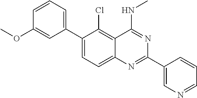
C1(C2=CC=CC(OC)=C2)=CC=C2C(=C1Cl)C(NC)=NC(C1=CN=CC=C1)=N2
